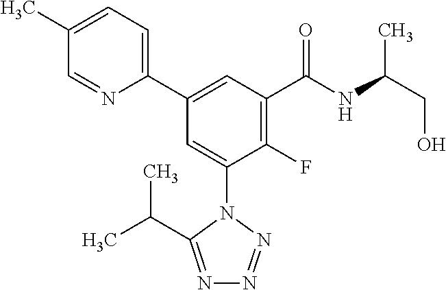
C1(C)=CC=C(C2=CC(C(NC(C)CO)=O)=C(F)C(N3C(C(C)C)=NN=N3)=C2)N=C1
